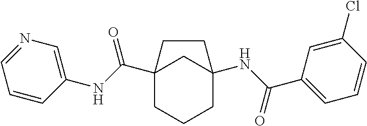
C12(C(NC3=CN=CC=C3)=O)CCCC(NC(C3=CC=CC(Cl)=C3)=O)(C1)CC2
